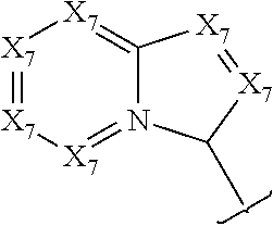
[X7]1=[X7][X7]=N2C(=[X7]1)[X7]=[X7]C2C
